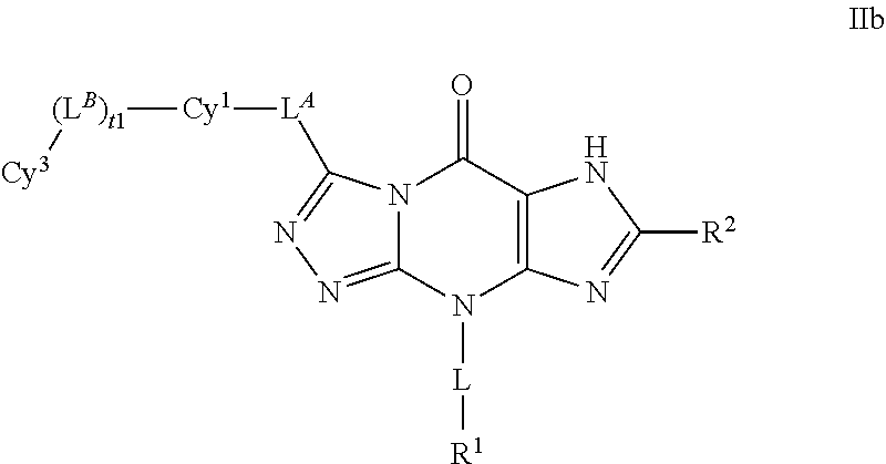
N12C(=NN=C1[LA][Cy1][(LB)t1][Cy3])N([L][R1])C1=C(C2=O)NC([R2])=N1
